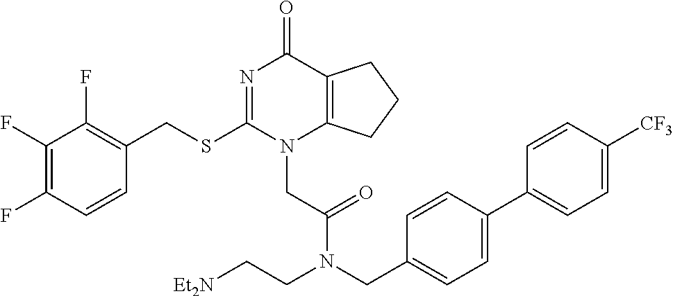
C1(F)=C(F)C=CC(CSC2=NC(=O)C3=C(N2CC(=O)N(CC2=CC=C(C4=CC=C([CF3])C=C4)C=C2)CC[Et2N])CCC3)=C1F
